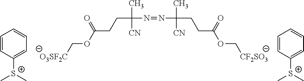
C1=CC([S+](C)C)=CC=C1.C1=CC([S+](C)C)=CC=C1.[O3SF2C]COC(CCC(N=NC(C)(CCC(OC[CF2SO3])=O)[CN])(C)[CN])=O
